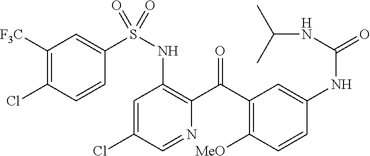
C1=C(Cl)C=NC(C(C2=C([MeO])C=CC(NC(=O)NC(C)C)=C2)=O)=C1NS(=O)(C1=CC([F3C])=C(Cl)C=C1)=O
